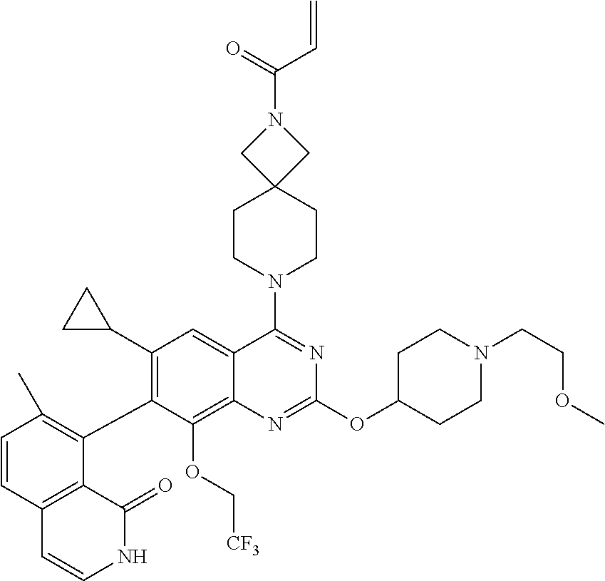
C1=CC2=C(C(C3=C(C4CC4)C=C4C(=C3OC[CF3])N=C(OC3CCN(CCOC)CC3)N=C4N3CCC4(CC3)CN(C(=O)C=C)C4)=C1C)C(=O)NC=C2
